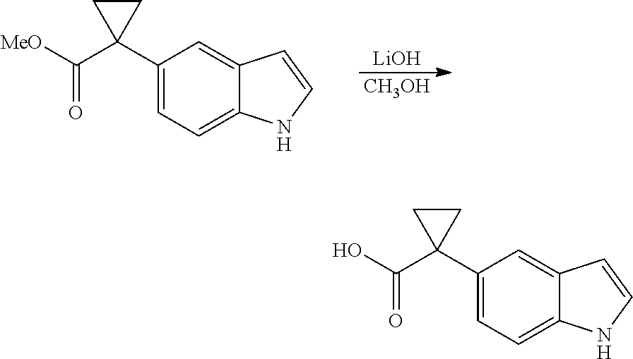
C1(C2(C([MeO])=O)CC2)=CC=C2C(=C1)C=CN2.[LiOH].[CH3OH].C1(C2(C(O)=O)CC2)=CC=C2C(=C1)C=CN2
